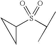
C1C(S(C(C)C)(=O)=O)C1
